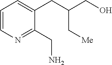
C1=CN=C(CN)C(CC(CO)C[Me])=C1
